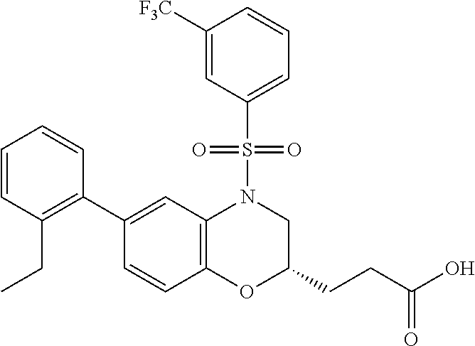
C1(C2=C(CC)C=CC=C2)=CC2=C(C=C1)OC(CCC(O)=O)CN2S(=O)(=O)C1=CC=CC([F3C])=C1
